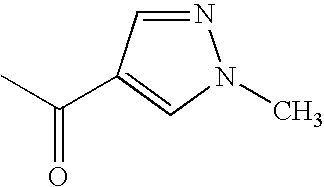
N1=CC(C(=O)C)=CN1C
